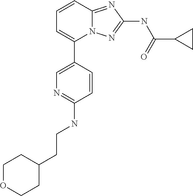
C1=CC2=NC(NC(C3CC3)=O)=NN2C(C2=CN=C(NCCC3CCOCC3)C=C2)=C1
